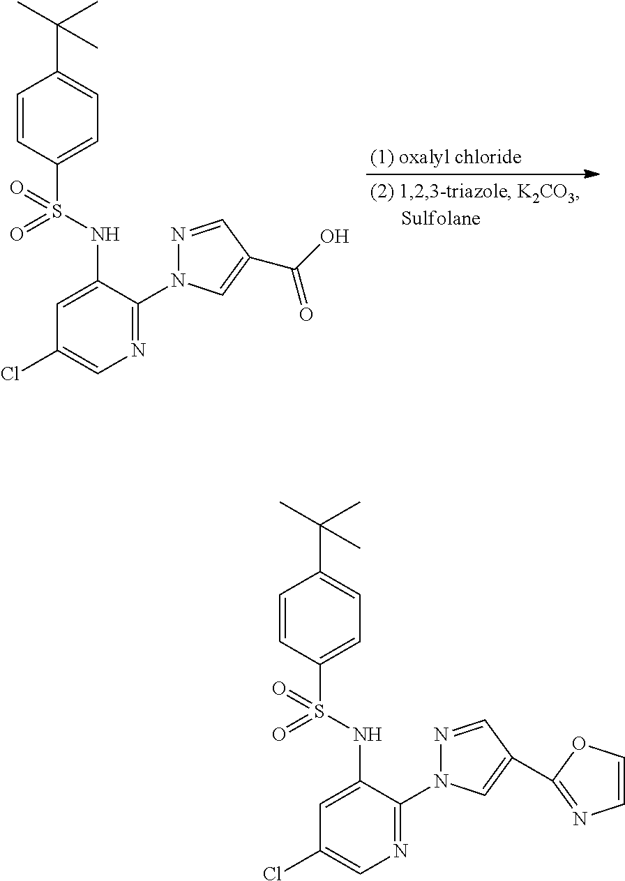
C1(S(NC2=CC(Cl)=CN=C2N2N=CC(C(=O)O)=C2)(=O)=O)=CC=C(C(C)(C)C)C=C1.C1(S(NC2=CC(Cl)=CN=C2N2N=CC(C3=NC=CO3)=C2)(=O)=O)=CC=C(C(C)(C)C)C=C1
